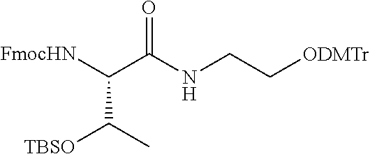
[FmocHN]C(C(NCC[ODMTr])=O)C([TBSO])C
